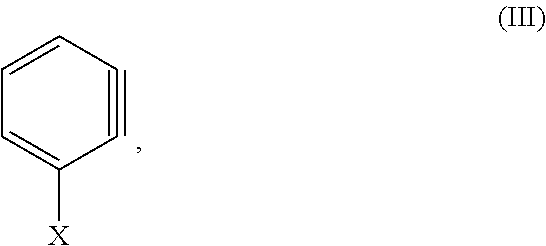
C1=C([X])C#CC=C1
